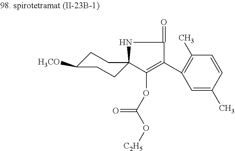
C1(OC(=O)O[C2H5])=C(C2=C(C)C=CC(C)=C2)C(=O)NC12CCC([H3CO])CC2
